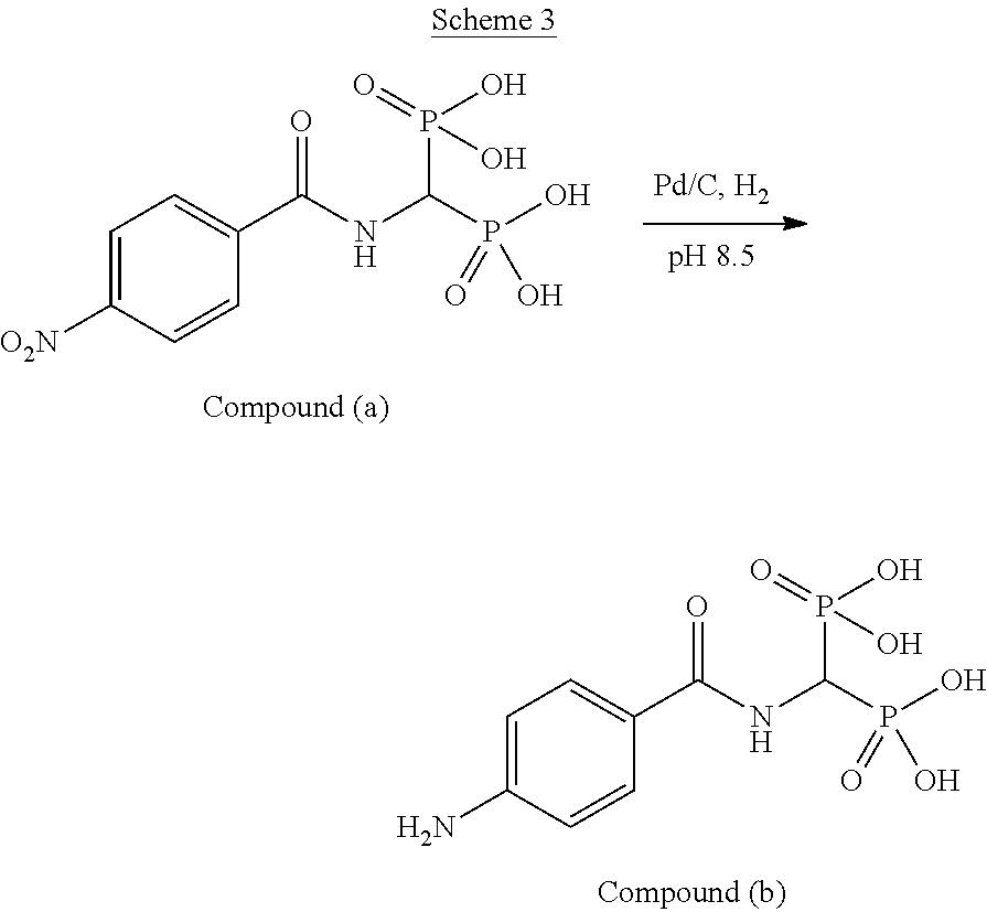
C1=C([O2N])C=CC(C(NC(P(O)(=O)O)P(=O)(O)O)=O)=C1.C1=C(N)C=CC(C(NC(P(O)(=O)O)P(=O)(O)O)=O)=C1
